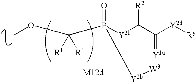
COC(P([Y2b]C(C([Y2d][Ry])=[Y1a])[R2])(=O)[Y2b][W3])([R1])[R1]
